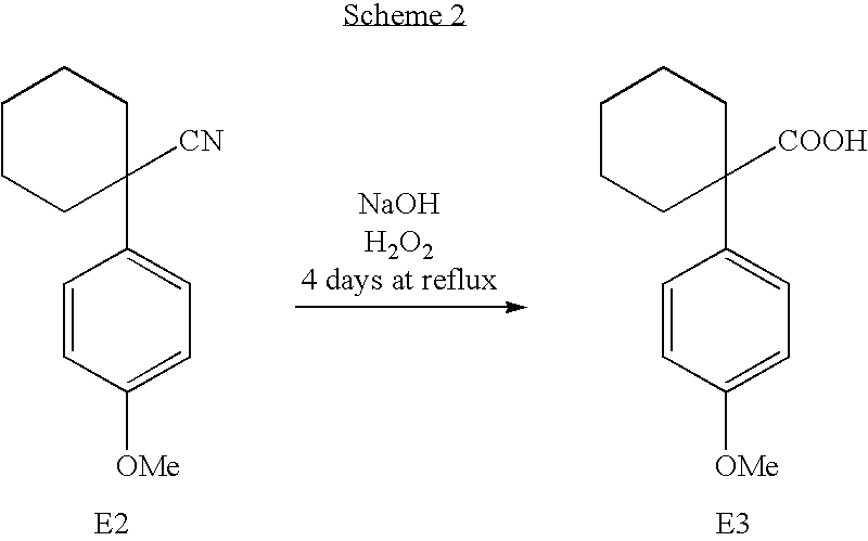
C1=CC([OMe])=CC=C1C1([CN])CCCCC1.C1=CC([OMe])=CC=C1C1([COOH])CCCCC1
